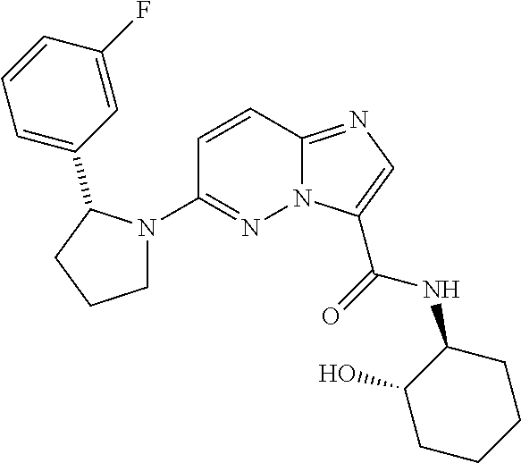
N12C(=NC=C1C(=O)NC1C(O)CCCC1)C=CC(N1CCCC1C1=CC=CC(F)=C1)=N2
